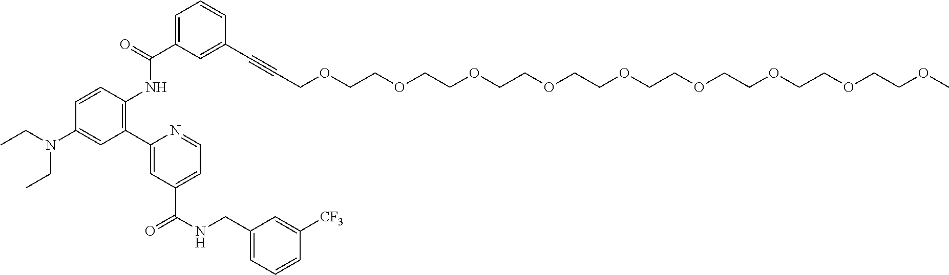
N(C1=CC(C2=CC(C(NCC3=CC=CC([CF3])=C3)=O)=CC=N2)=C(NC(C2=CC=CC(C#CCOCCOCCOCCOCCOCCOCCOCCOCCOC)=C2)=O)C=C1)(CC)CC
